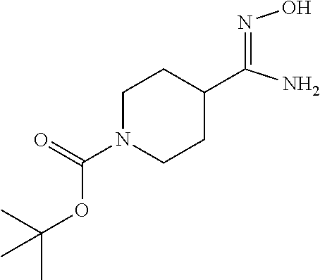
N(=C(N)C1CCN(C(=O)OC(C)(C)C)CC1)O
